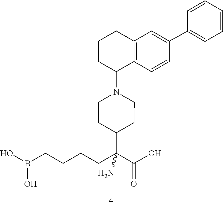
C1(C2=CC3=C(C=C2)C(N2CCC(C(C(=O)O)(CCCCB(O)O)N)CC2)CCC3)=CC=CC=C1
